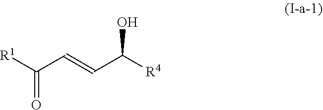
[R1]C(C=CC([R4])O)=O
